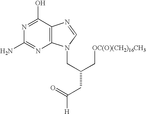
C12=C(C(O)=NC(N)=N1)N=CN2CC(CC(=O)[H])C[OC(O)(CH2)16CH3]
